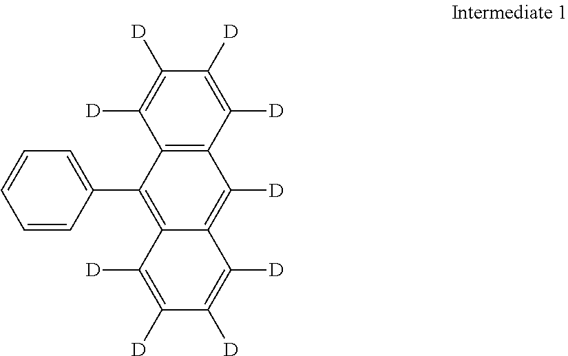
C1=CC=CC(C2=C3C(=C([D])C4=C2C([D])=C([D])C([D])=C4[D])C([D])=C([D])C([D])=C3[D])=C1
